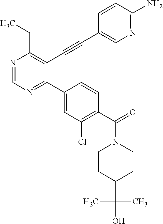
N1=CN=C(C2=CC(Cl)=C(C(=O)N3CCC(C(C)(O)C)CC3)C=C2)C(C#CC2=CN=C(N)C=C2)=C1CC
